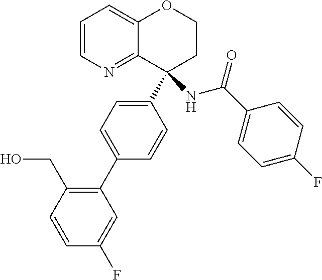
C1=CN=C2C(=C1)OCCC2(C1=CC=C(C2=C(CO)C=CC(F)=C2)C=C1)NC(C1=CC=C(F)C=C1)=O
